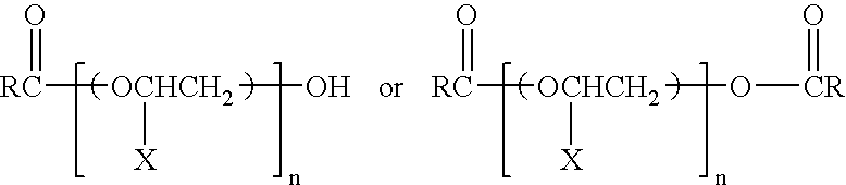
O=[RC][OCHCH2](O)[X].O=[RC][OCHCH2](O[CR]=O)[X]
